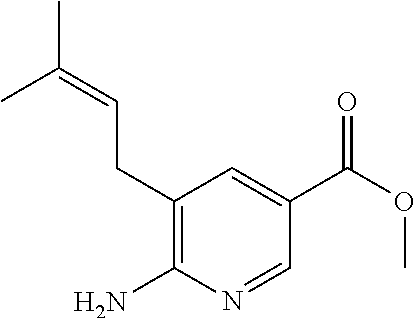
C1(CC=C(C)C)=C(N)N=CC(C(=O)OC)=C1
